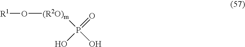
[R1]O[(R2O)m]P(=O)(O)O
